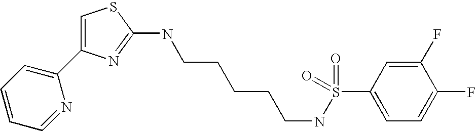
C1=C(C2=CC=CC=N2)N=C(NCCCCCNS(C2=CC=C(F)C(F)=C2)(=O)=O)S1
